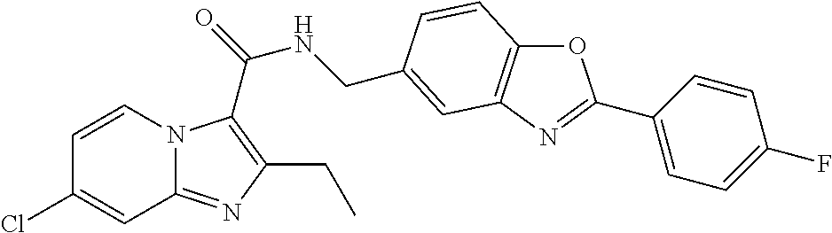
C1=CN2C(=NC(CC)=C2C(=O)NCC2=CC3=C(OC(C4=CC=C(F)C=C4)=N3)C=C2)C=C1Cl
